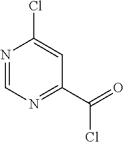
N1=CN=C(C(=O)Cl)C=C1Cl
